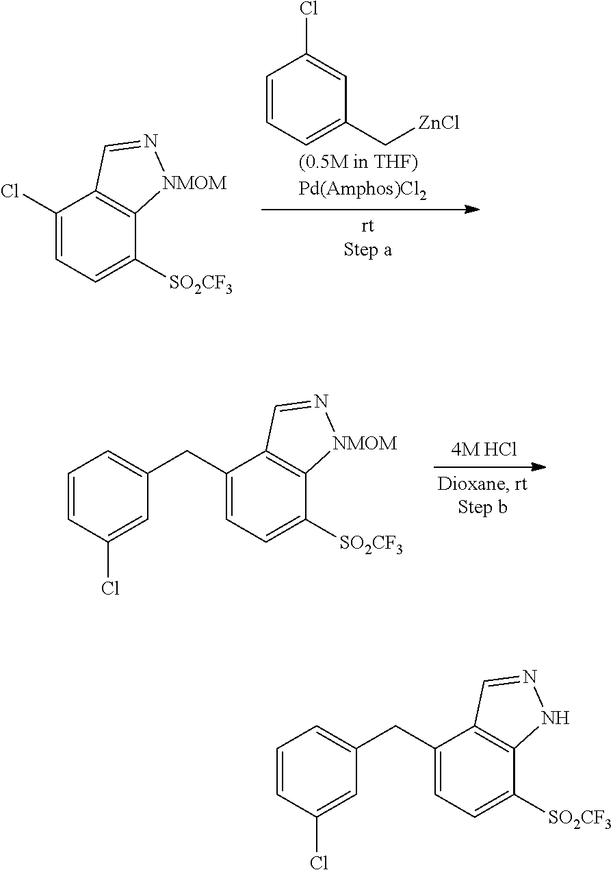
C1(Cl)=CC=C([SO2CF3])C2=C1C=N[NMOM]2.C1=CC=C(C[ZnCl])C=C1Cl.C1(CC2=CC=CC(Cl)=C2)=CC=C([SO2CF3])C2=C1C=N[NMOM]2.C1(CC2=CC=CC(Cl)=C2)=CC=C([SO2CF3])C2=C1C=NN2
